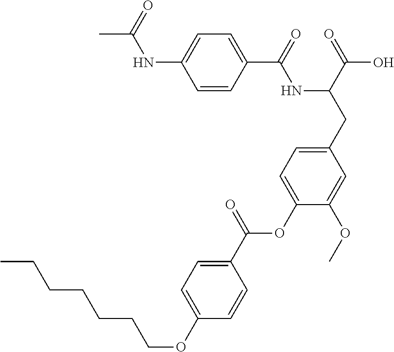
C1=CC(C(=O)NC(CC2=CC=C(OC(C3=CC=C(OCCCCCCC)C=C3)=O)C(OC)=C2)C(=O)O)=CC=C1NC(C)=O
